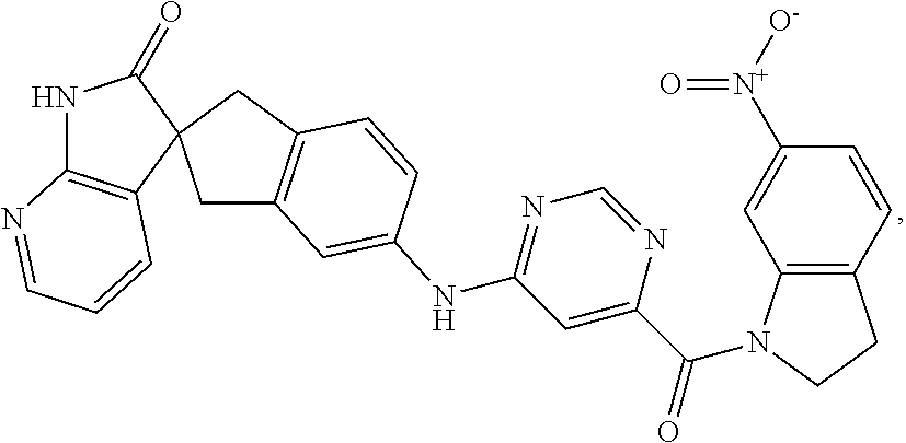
C1(=O)NC2=C(C=CC=N2)C12CC1=C(C2)C=CC(NC2=NC=NC(C(=O)N3C4=C(CC3)C=CC([N+]([O-])=O)=C4)=C2)=C1
